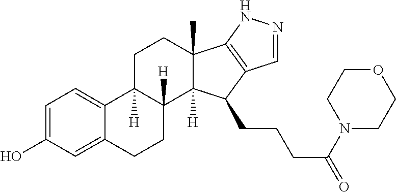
C1=C(O)C=C2C(=C1)C1([H])C([H])(CC2)C2([H])C(C)(CC1)C1=C(C2CCCC(N2CCOCC2)=O)C=NN1
